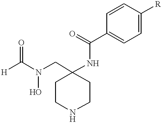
C(N(CC1(NC(C2=CC=C([R])C=C2)=O)CCNCC1)O)([H])=O
